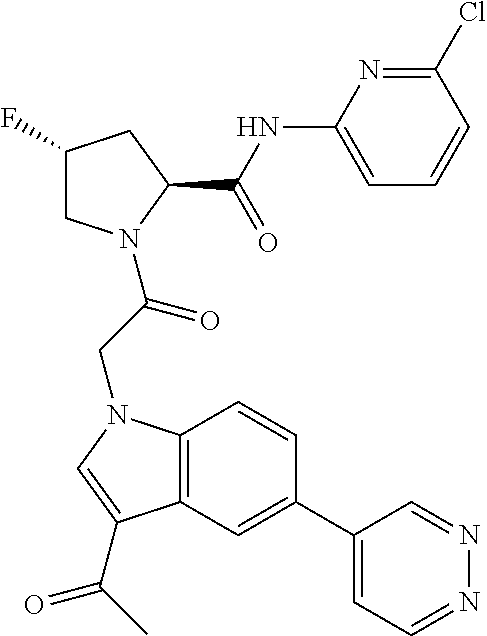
C1(F)CN(C(CN2C3=C(C=C(C4=CC=NN=C4)C=C3)C(C(C)=O)=C2)=O)C(C(NC2=CC=CC(Cl)=N2)=O)C1
